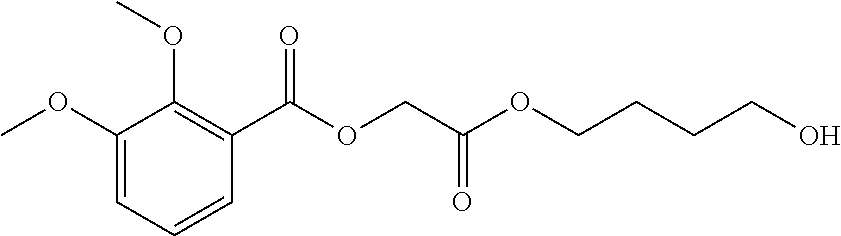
C1(OC)=CC=CC(C(OCC(OCCCCO)=O)=O)=C1OC
